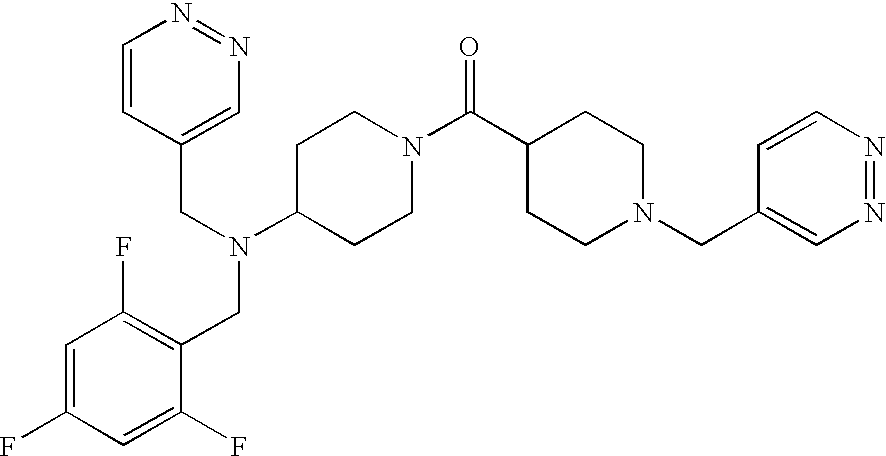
C1(N(CC2=CN=NC=C2)CC2=C(F)C=C(F)C=C2F)CCN(C(C2CCN(CC3=CN=NC=C3)CC2)=O)CC1
